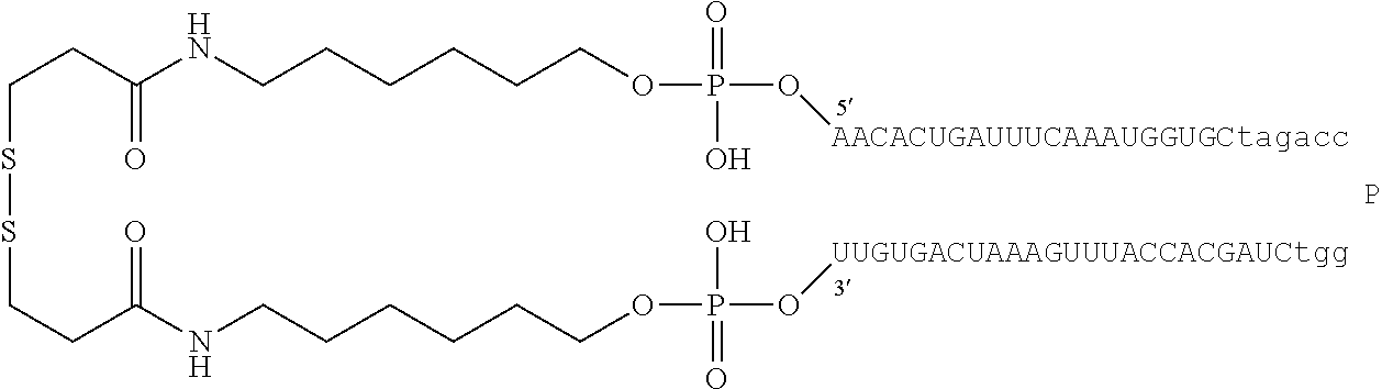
C(CC(NCCCCCCOP(O[AACACUGAUUUCAAAUGGUGCtagacc])(=O)O)=O)SSCCC(NCCCCCCOP(O[UUGUGACUAAAGUUUACCACGAUCtgg])(=O)O)=O.P
